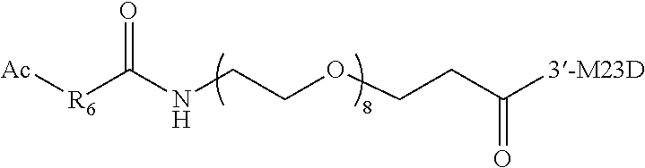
[Ac][R6]C(NCCOCCC([3-M23D])=O)=O
